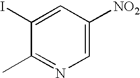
C1=C([NO2])C=C(I)C(C)=N1
